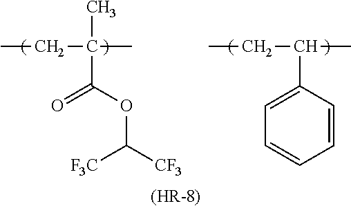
CCC(C)(C)C(OC([CF3])[F3C])=O.CCC(C)C1=CC=CC=C1.[(HR-8)]
